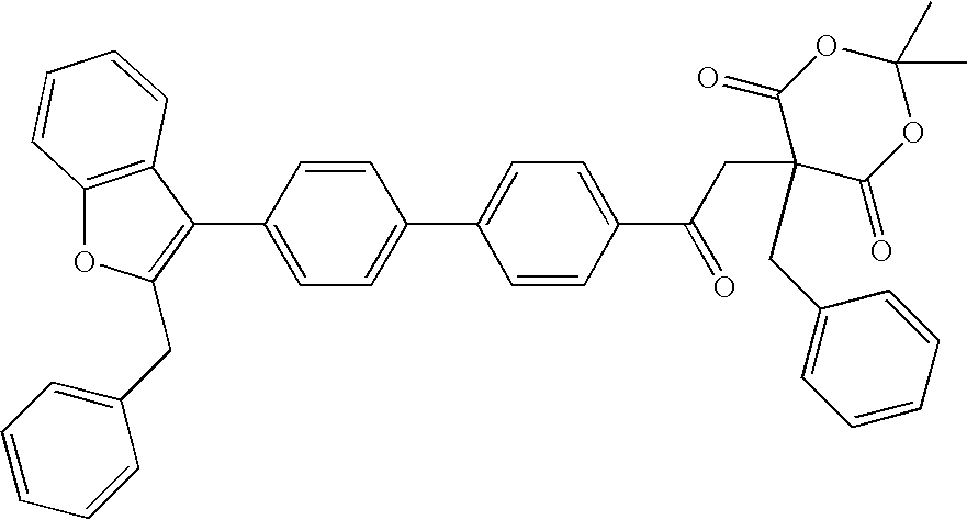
C1=CC(C2=C(CC3=CC=CC=C3)OC3=C2C=CC=C3)=CC=C1C1=CC=C(C(CC2(CC3=CC=CC=C3)C(=O)OC(C)(C)OC2=O)=O)C=C1
